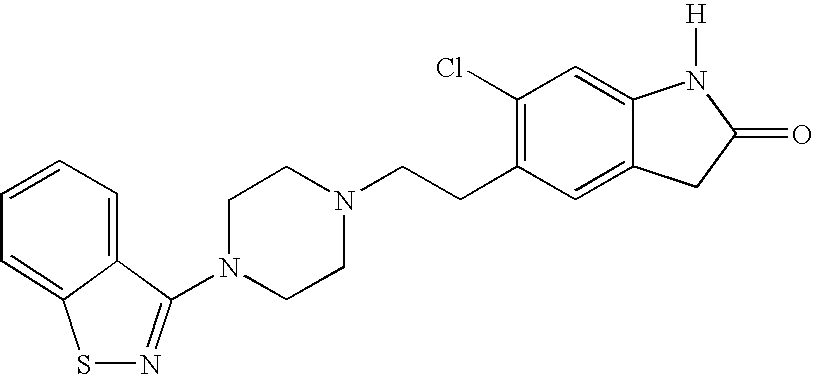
C1=CC=C2C(N3CCN(CCC4=C(Cl)C=C5C(=C4)CC(=O)N5[H])CC3)=NSC2=C1
